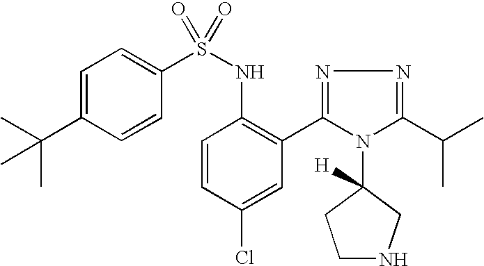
C1=C(C(C)(C)C)C=CC(S(NC2=C(C3=NN=C(C(C)C)N3C3([H])CCNC3)C=C(Cl)C=C2)(=O)=O)=C1
